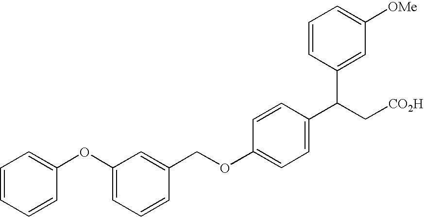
C1=CC=CC(OC2=CC=CC(COC3=CC=C(C(C[CO2H])C4=CC([OMe])=CC=C4)C=C3)=C2)=C1
